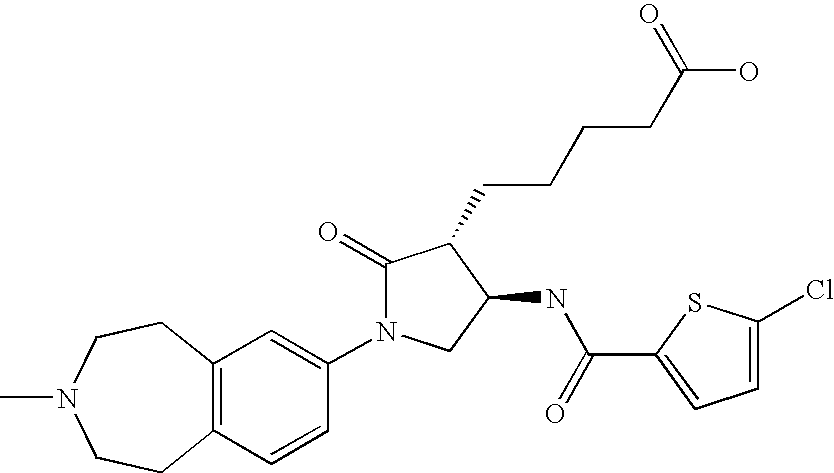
C12=C(C=CC(N3C(=O)C(CCCCC(O)=O)C(NC(C4=CC=C(Cl)S4)=O)C3)=C1)CCN(C)CC2
